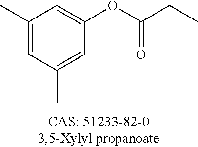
C1(C)=CC(C)=CC(OC(CC)=O)=C1
